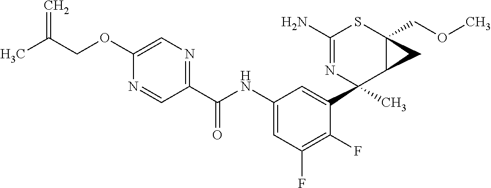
N1=CC(C(NC2=CC(F)=C(F)C(C3(C)C4C(COC)(SC(N)=N3)C4)=C2)=O)=NC=C1OCC(C)=C
